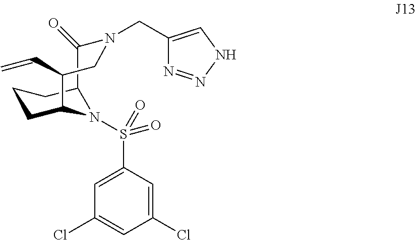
C1CC2N(S(=O)(C3=CC(Cl)=CC(Cl)=C3)=O)C(C1)C(=O)N(CC1=CNN=N1)CC2C=C
